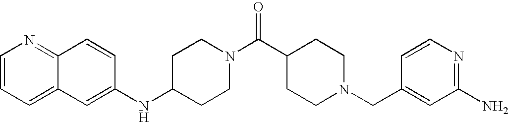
C1(NC2=CC3=CC=CN=C3C=C2)CCN(C(C2CCN(CC3=CC(N)=NC=C3)CC2)=O)CC1
